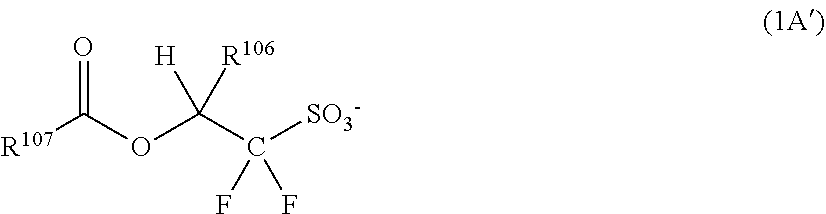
[R107]C(OC(C([SO3-])(F)F)([R106])[H])=O
